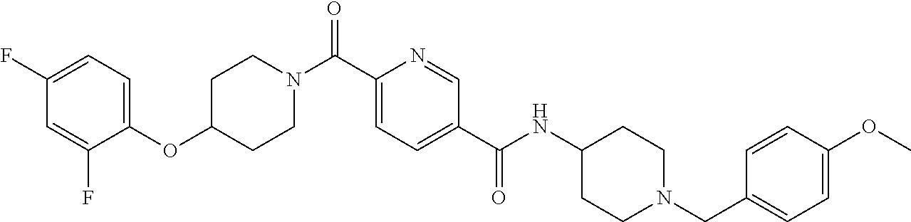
C1C(OC2=CC=C(F)C=C2F)CCN(C(C2=CC=C(C(NC3CCN(CC4=CC=C(OC)C=C4)CC3)=O)C=N2)=O)C1
